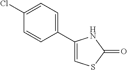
C1(C2=CSC(=O)N2)=CC=C(Cl)C=C1
